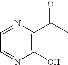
C1=NC(C(C)=O)=C(O)N=C1
